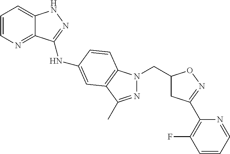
C1=CN=C2C(=C1)NN=C2NC1=CC2=C(N(CC3CC(C4=C(F)C=CC=N4)=NO3)N=C2C)C=C1
